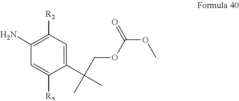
C1=C([R5])C(C(C)(COC(OC)=O)C)=CC([R2])=C1N
